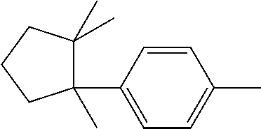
C1(C2=CC=C(C)C=C2)(C)C(C)(C)CCC1
